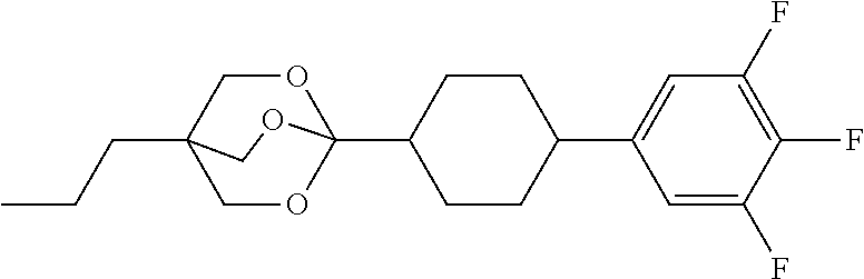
C(CC)C12COC(C3CCC(C4=CC(F)=C(F)C(F)=C4)CC3)(OC1)OC2
